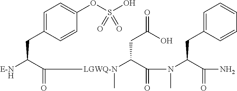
C1=C(CC([E-NH])C(=O)[LGWQ-N](C(C(N(C(C(=O)N)CC2=CC=CC=C2)C)=O)CC(O)=O)C)C=CC(OS(O)(=O)=O)=C1
